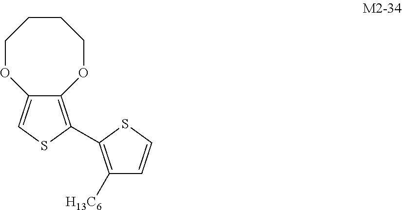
C12=C(C3=C([H13C6])C=CS3)SC=C1OCCCCO2
